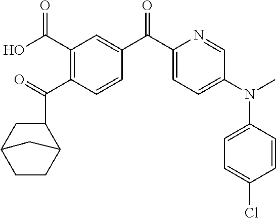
O=C(C1=C(C(O)=O)C=C(C(C2=CC=C(N(C)C3=CC=C(Cl)C=C3)C=N2)=O)C=C1)C1CC2CCC1C2
